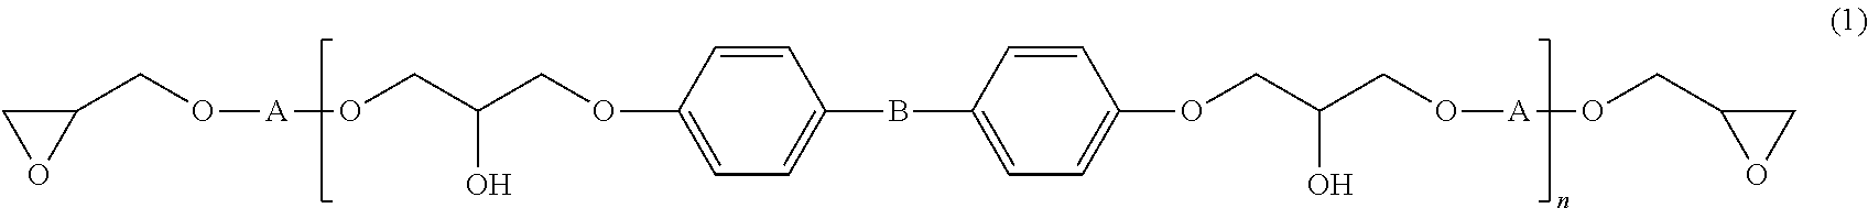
C1(CO[A]OCC(COC2=CC=C(BC3=CC=C(OCC(CO[A]OCC4OC4)O)C=C3)C=C2)O)CO1
